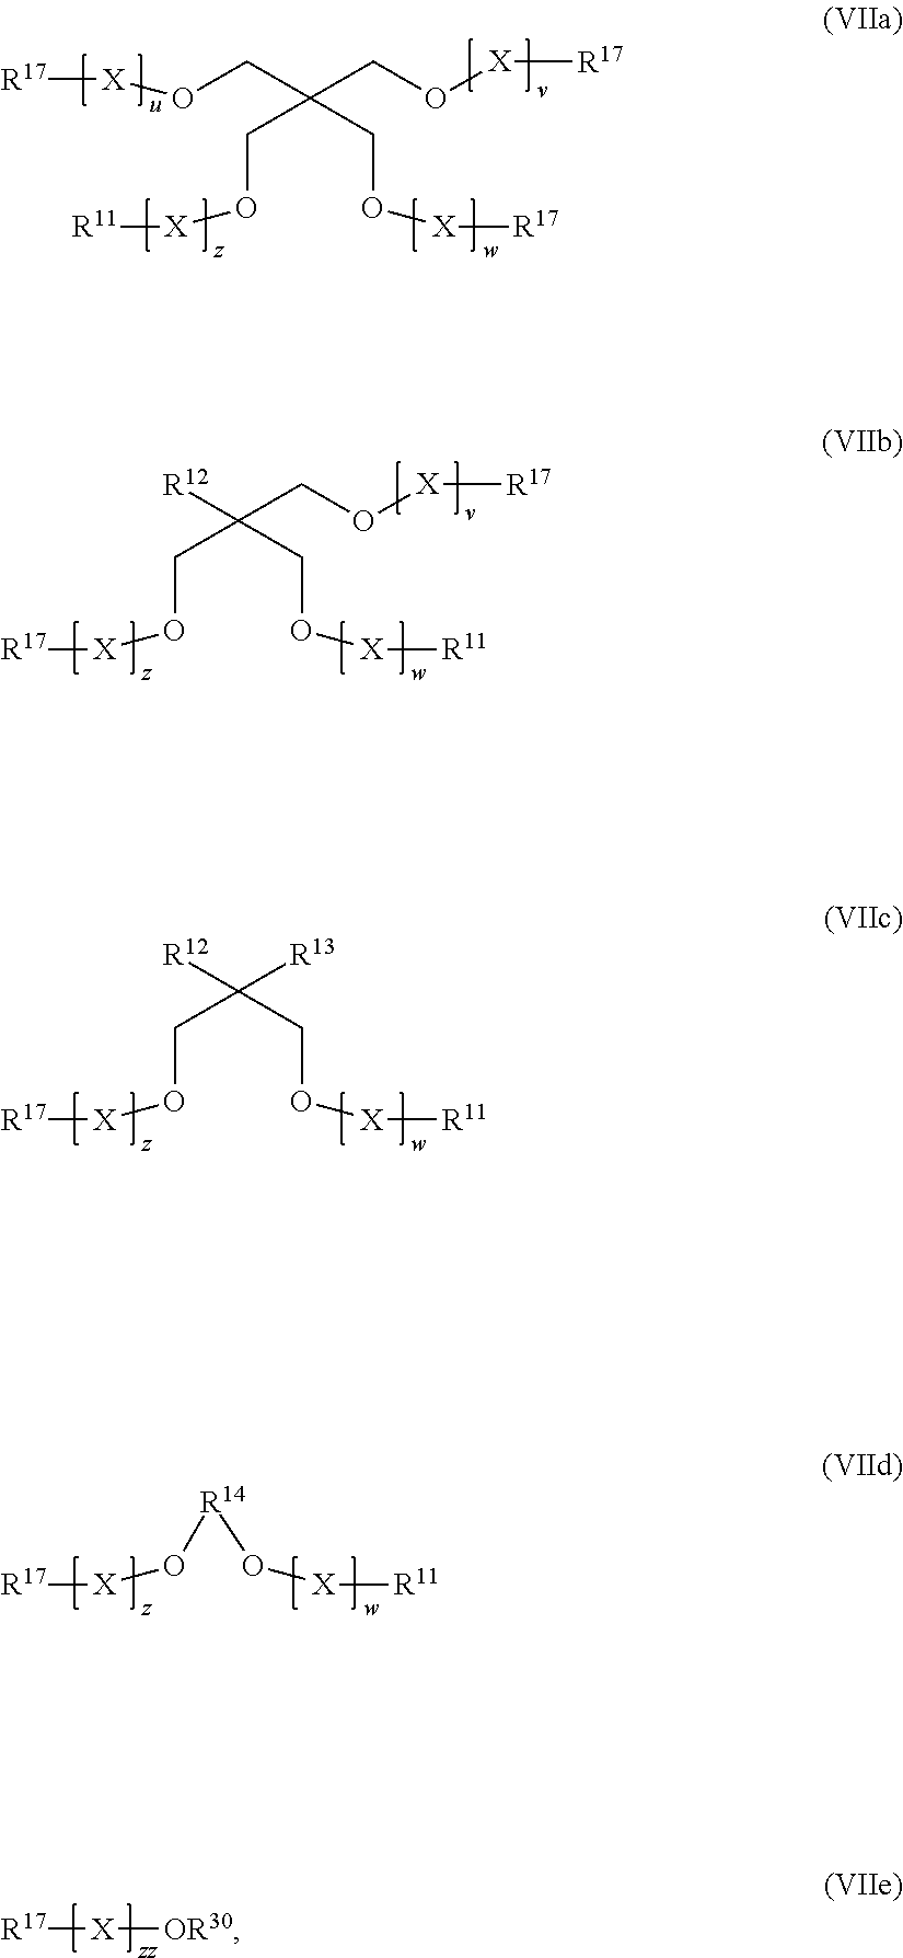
[R17][X]OCC(CO[X][R17])(CO[X][R11])CO[X][R17].[R12]C(CO[X][R17])(CO[X][R17])CO[X][R11].[R12]C([R13])(CO[X][R17])CO[X][R11].[R14](O[X][R11])O[X][R17].[R17][X][OR30]
